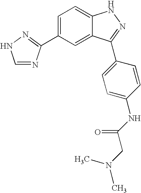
C1=C(C2=NNC=N2)C=C2C(=C1)NN=C2C1=CC=C(NC(CN(C)C)=O)C=C1
